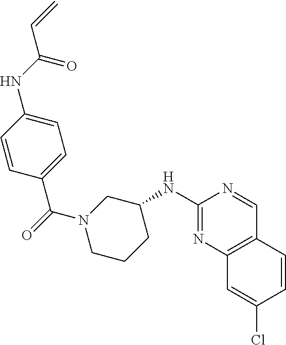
C1=CC(C(=O)N2CCCC(NC3=NC4=C(C=N3)C=CC(Cl)=C4)C2)=CC=C1NC(C=C)=O
